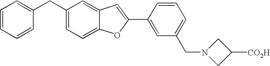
C1=CC=CC(CC2=CC=C3C(=C2)C=C(C2=CC(CN4CC([CO2H])C4)=CC=C2)O3)=C1
